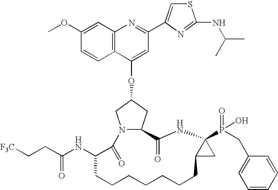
C12=C(C=C(OC)C=C1)N=C(C1=CSC(NC(C)C)=N1)C=C2OC1CC2N(C1)C(=O)C(NC(CC[F3C])=O)CCCCCCCC1C(P(=O)(O)CC3=CC=CC=C3)(NC2=O)C1
